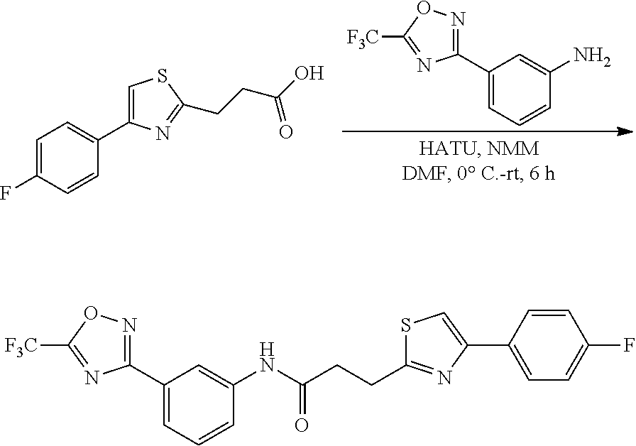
C1=C(F)C=CC(C2=CSC(CCC(O)=O)=N2)=C1.C1(C2=CC=CC(N)=C2)=NOC([F3C])=N1.C1(C2=CC=CC(NC(CCC3=NC(C4=CC=C(F)C=C4)=CS3)=O)=C2)=NOC([F3C])=N1
